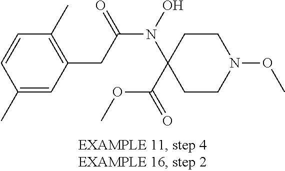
N(C(CC1=C(C)C=CC(C)=C1)=O)(C1(C(OC)=O)CCN(OC)CC1)O
